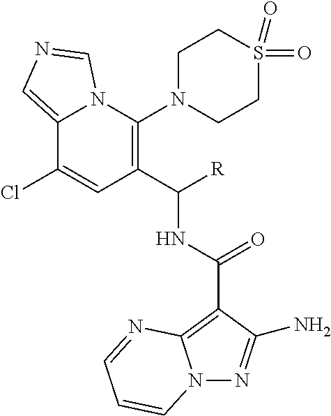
C(C1=C(N2CCS(=O)(=O)CC2)N2C(=CN=C2)C(Cl)=C1)(NC(C1=C2N(N=C1N)C=CC=N2)=O)[R]
